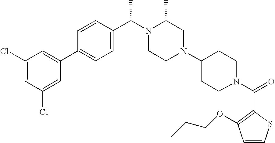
C1(Cl)=CC(Cl)=CC(C2=CC=C(C(N3CCN(C4CCN(C(=O)C5=C(OCCC)C=CS5)CC4)CC3C)C)C=C2)=C1
